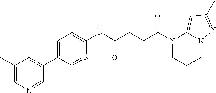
N1(C(CCC(NC2=CC=C(C3=CC(C)=CN=C3)C=N2)=O)=O)CCCN2C1=CC(C)=N2
